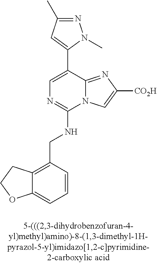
C12=CC=CC(CNC3=NC=C(C4=CC(C)=NN4C)C4=NC([CO2H])=CN34)=C1CCO2
